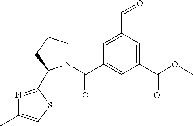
C1=C(C=O)C=C(C(=O)OC)C=C1C(=O)N1CCCC1C1=NC(C)=CS1
